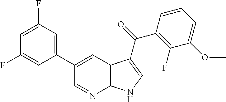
C12=C(C=C(C3=CC(F)=CC(F)=C3)C=N1)C(C(C1=C(F)C(OC)=CC=C1)=O)=CN2
